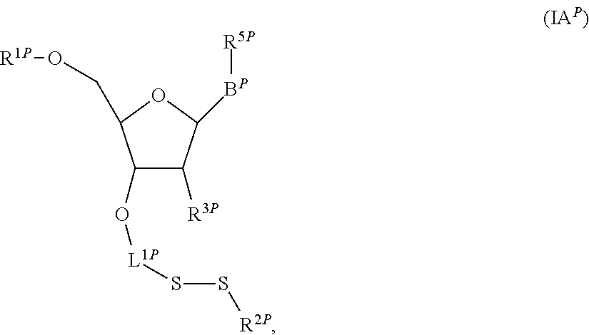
O(C1C(CO[R1P])OC([BP][R5P])C1[R3P])[L1P]SS[R2P]
